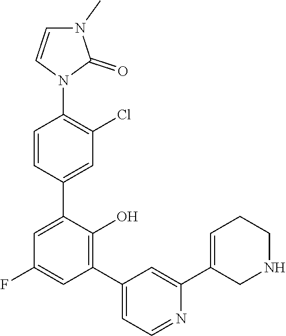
C1=CN(C2=C(Cl)C=C(C3=CC(F)=CC(C4=CC=NC(C5=CCCNC5)=C4)=C3O)C=C2)C(=O)N1C
